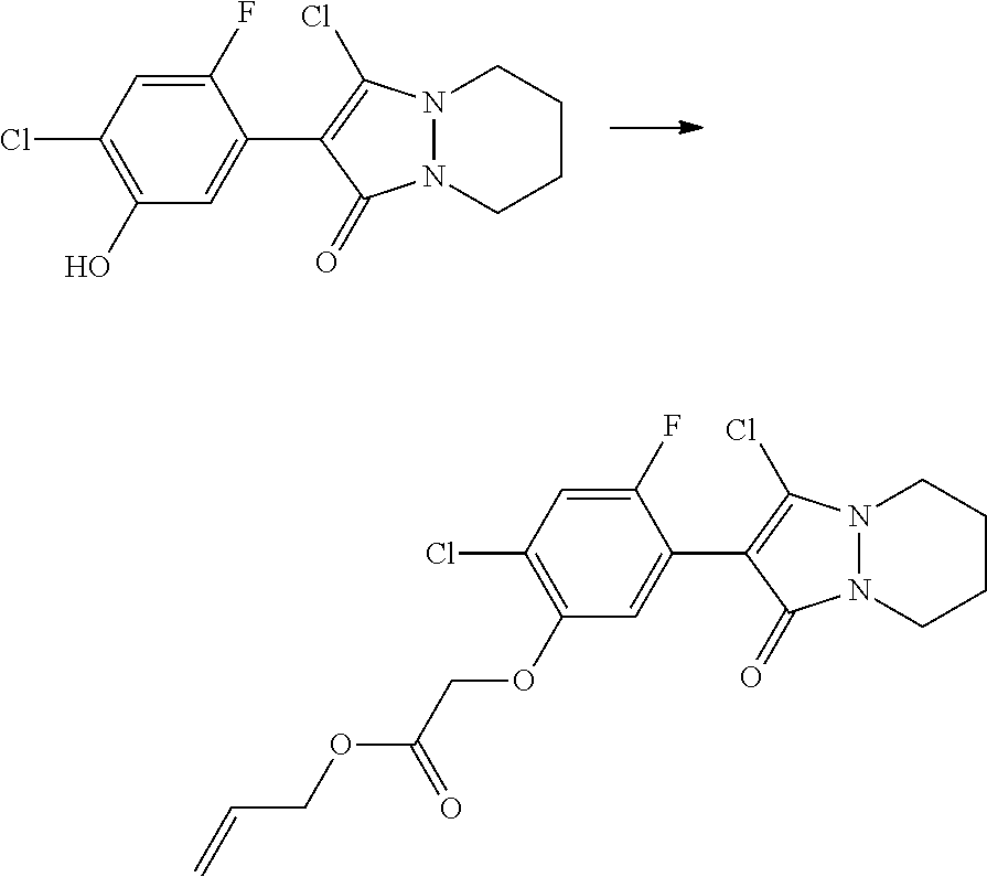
C1(O)=C(Cl)C=C(F)C(C2=C(Cl)N3N(C2=O)CCCC3)=C1.C1(OCC(OCC=C)=O)=C(Cl)C=C(F)C(C2=C(Cl)N3N(C2=O)CCCC3)=C1
